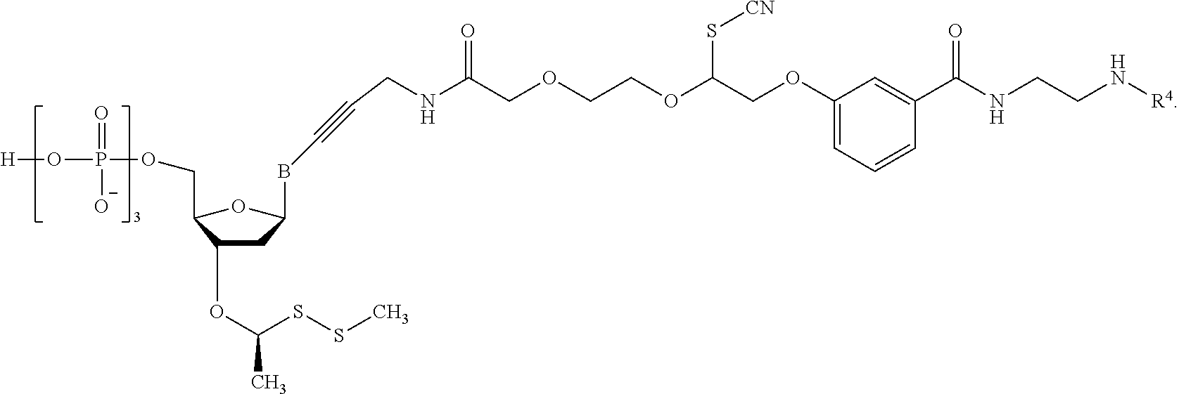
[H]OP(=O)([O-])OCC1OC(BC#CCNC(COCCOC(COC2=CC=CC(C(NCCN[R4])=O)=C2)S[CN])=O)CC1OC(SSC)C
